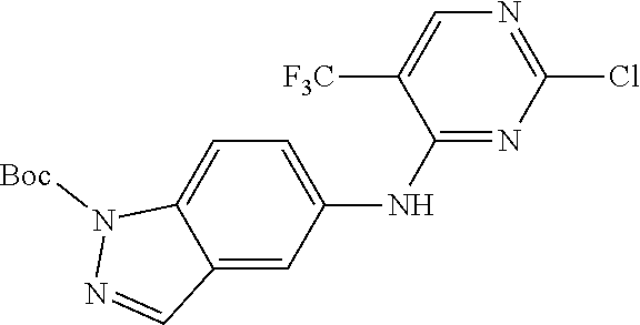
N1([Boc])N=CC2=CC(NC3=NC(Cl)=NC=C3[F3C])=CC=C12
